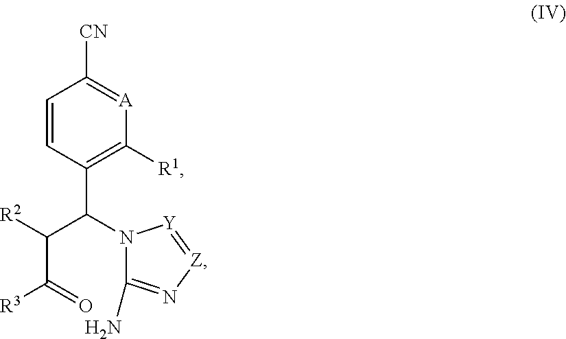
C1=CC(C(C(C([R3])=O)[R2])N2C(N)=N[Z]=[Y]2)=C([R1])[A]=C1[CN]
